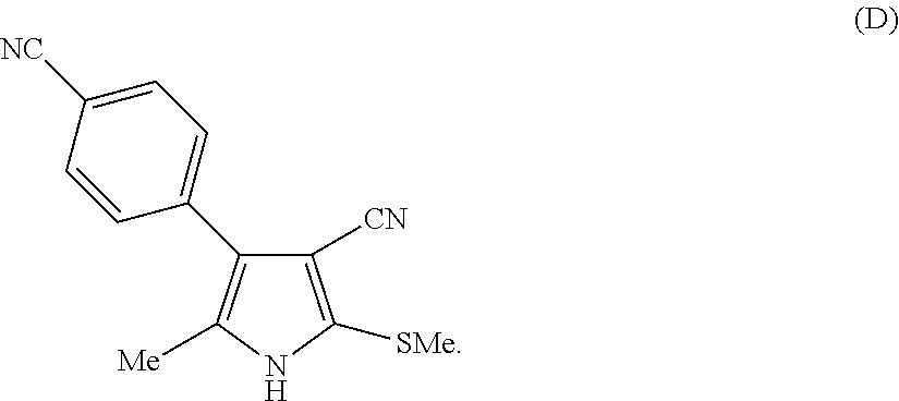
C1([CN])=C([SMe])NC([Me])=C1C1=CC=C([NC])C=C1
